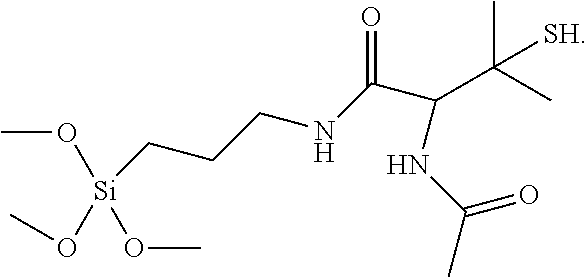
CO[Si](OC)(OC)CCCNC(C(NC(C)=O)C(C)(C)[SH])=O
